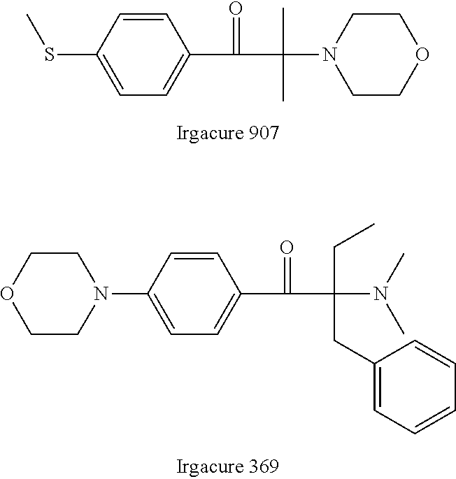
C1(SC)=CC=C(C(C(N2CCOCC2)(C)C)=O)C=C1.C1(N2CCOCC2)=CC=C(C(C(N(C)C)(CC)CC2=CC=CC=C2)=O)C=C1
